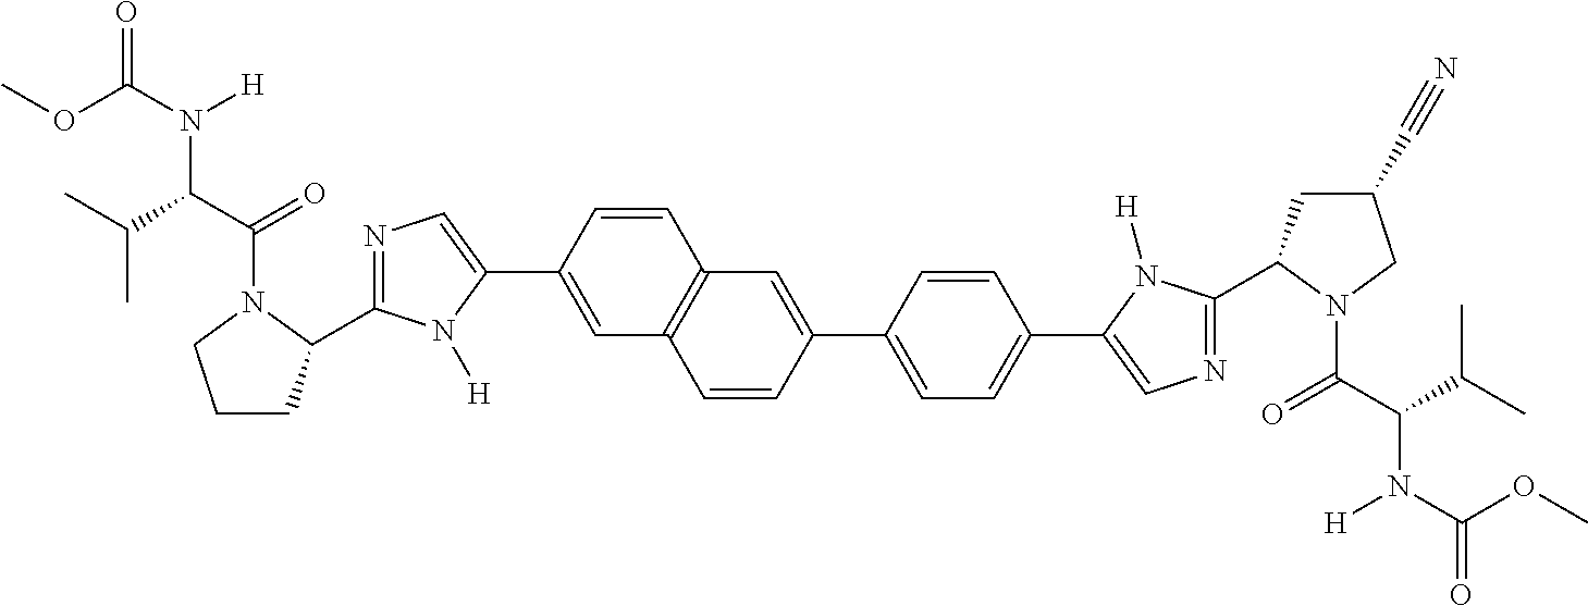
COC(N([H])C(C(=O)N1C(C2=NC=C(C3=CC4=C(C=C3)C=C(C3=CC=C(C5=CN=C(C6CC(C#N)CN6C(=O)C(N([H])C(=O)OC)C(C)C)N5[H])C=C3)C=C4)N2[H])CCC1)C(C)C)=O
